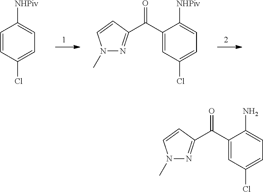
C1=CC(Cl)=CC=C1[NHPiv].C1(C(=O)C2=NN(C)C=C2)=CC(Cl)=CC=C1[NHPiv].C1(C(=O)C2=NN(C)C=C2)=CC(Cl)=CC=C1N
